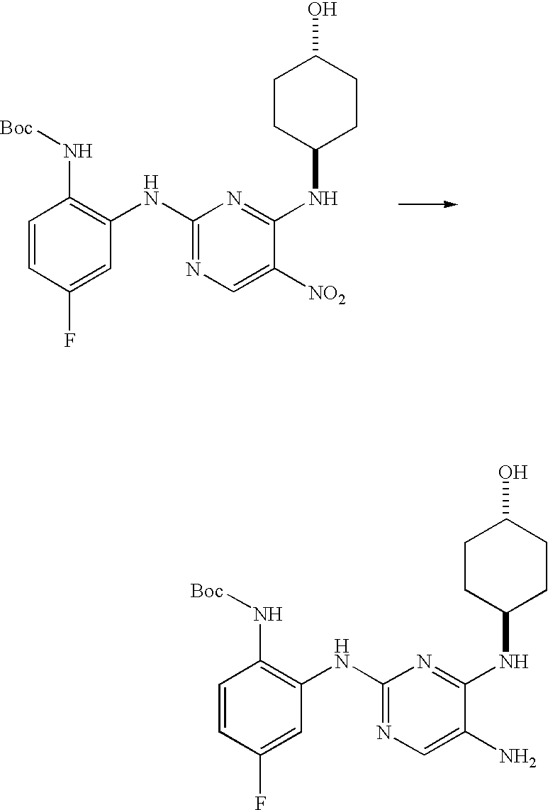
C1=CC(F)=CC(NC2=NC=C([NO2])C(NC3CCC(O)CC3)=N2)=C1N[Boc].C1=CC(F)=CC(NC2=NC=C(N)C(NC3CCC(O)CC3)=N2)=C1N[Boc]
